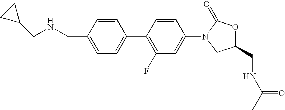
C1(CNCC2CC2)=CC=C(C2=C(F)C=C(N3CC(CNC(C)=O)OC3=O)C=C2)C=C1
